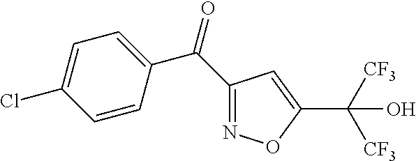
C1(C(=O)C2=CC=C(Cl)C=C2)=NOC(C([CF3])([CF3])O)=C1
